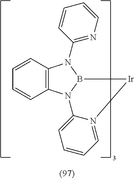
C12=C(N3B(N1C1=NC=CC=C1)[Ir]N1=CC=CC=C31)C=CC=C2
